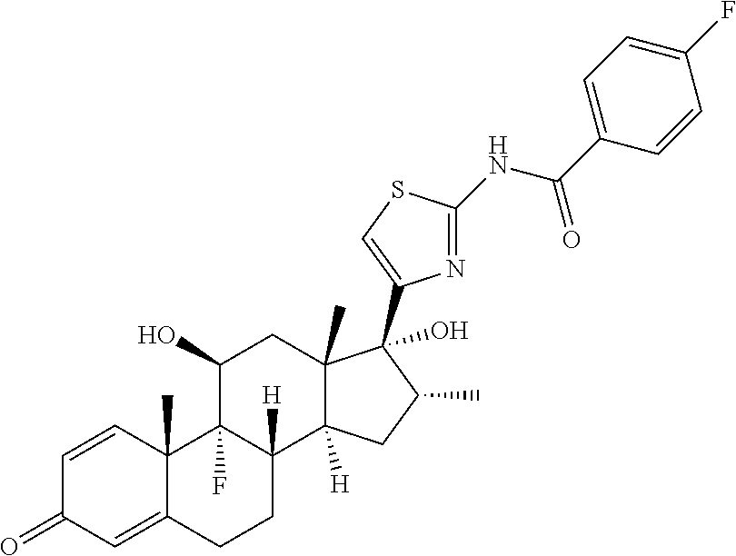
C1=CC2(C)C(=CC1=O)CCC1([H])C2(F)C(O)CC2(C)C1([H])CC(C)C2(O)C1=CSC(NC(C2=CC=C(F)C=C2)=O)=N1
